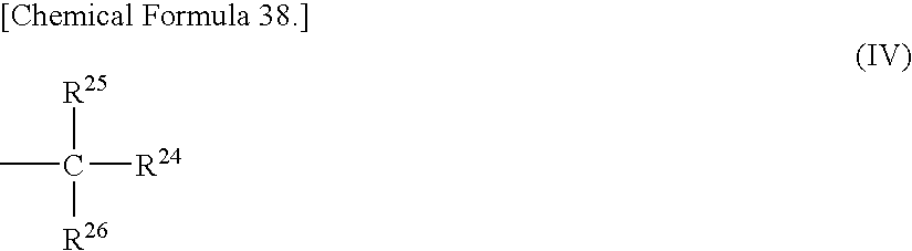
CC([R25])([R24])[R26]
